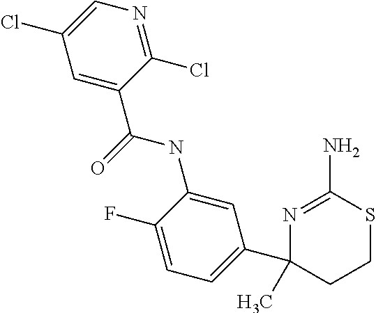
N(C1=CC(C2(C)CCSC(N)=N2)=CC=C1F)C(=O)C1=CC(Cl)=CN=C1Cl
